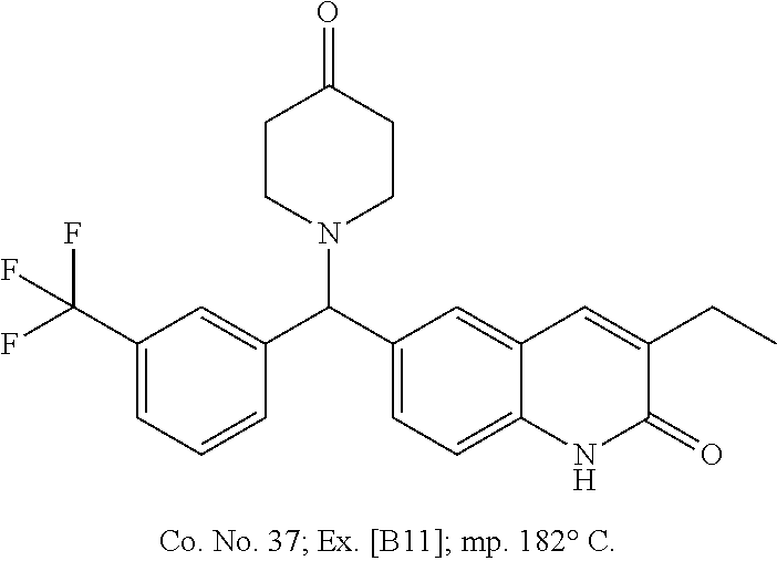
FC(C1=CC=CC(C(C2=CC=C3C(=C2)C=C(CC)C(=O)N3)N2CCC(=O)CC2)=C1)(F)F
